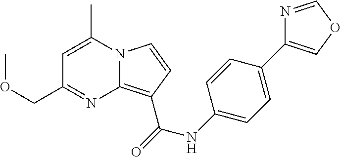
C1=C(C)N2C(=C(C(NC3=CC=C(C4=COC=N4)C=C3)=O)C=C2)N=C1COC
